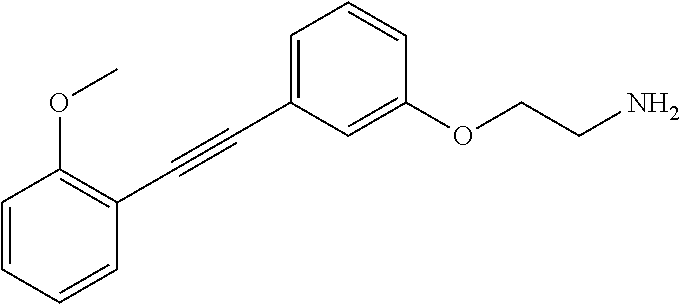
C1=C(C#CC2=C(OC)C=CC=C2)C=C(OCCN)C=C1
